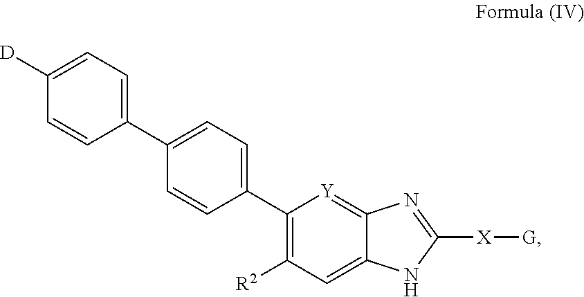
C1(C2=CC=C(C3=CC=C([D])C=C3)C=C2)=C([R2])C=C2C(=[Y]1)N=C([X][G])N2
